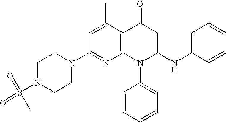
C12=C(C(C)=CC(N3CCN(S(=O)(=O)C)CC3)=N1)C(=O)C=C(NC1=CC=CC=C1)N2C1=CC=CC=C1
